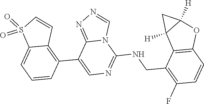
C1(C2=C3C(=CC=C2)S(=O)(=O)C=C3)=CN=C(NCC2=C(F)C=CC3=C2C2([H])C([H])(O3)C2)N2C1=NN=C2
